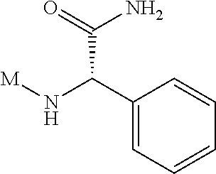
[M]NC(C1=CC=CC=C1)C(N)=O
